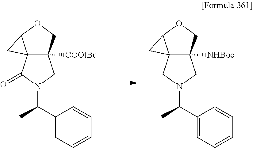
C123C([NHBoc])(COC1C2)CN(C(C1=CC=CC=C1)C)C3.C123C([COOtBu])(COC1C2)CN(C(C1=CC=CC=C1)C)C3=O
